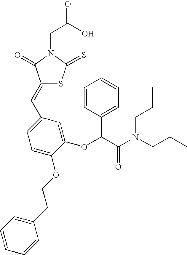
C(C(O)=O)N1C(=O)C(=CC2=CC=C(OCCC3=CC=CC=C3)C(OC(C(N(CCC)CCC)=O)C3=CC=CC=C3)=C2)SC1=S
